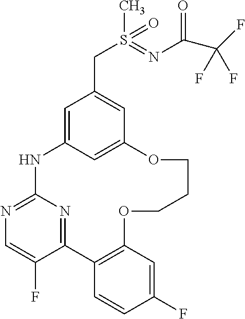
C12=NC(=NC=C1F)NC1=CC(CS(C)(=O)=NC(C(F)(F)F)=O)=CC(=C1)OCCCOC1=C2C=CC(F)=C1
